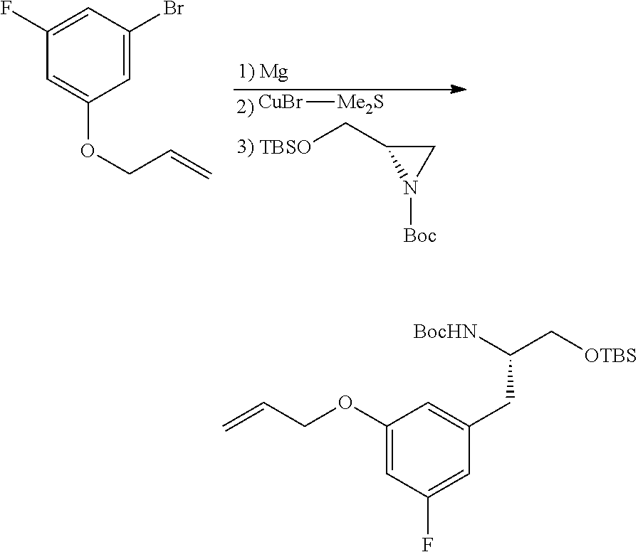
[CuBr][Me2S].[TBSO]CC1CN1[Boc].C1=C(Br)C=C(F)C=C1OCC=C.C1(OCC=C)=CC(F)=CC(CC(C[OTBS])[BocHN])=C1
